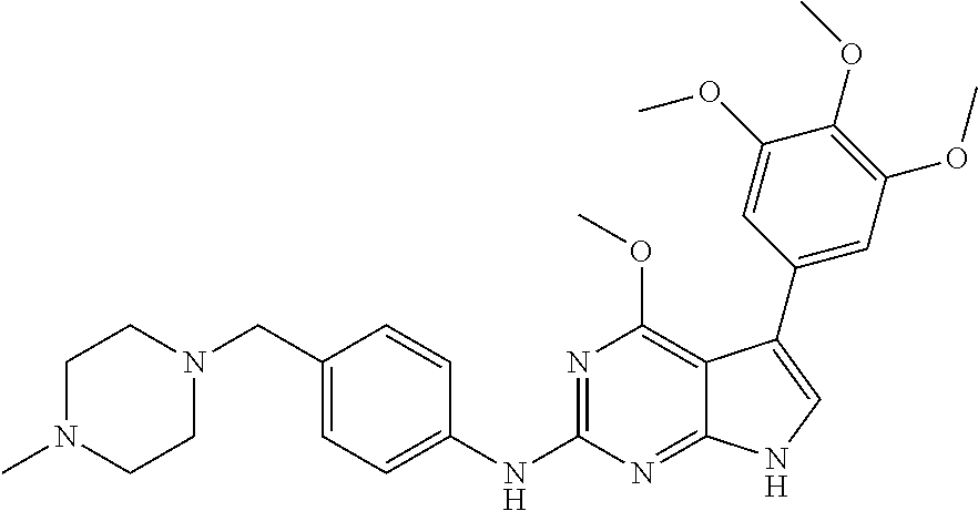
C1N(C)CCN(CC2=CC=C(NC3=NC(OC)=C4C(=N3)NC=C4C3=CC(OC)=C(OC)C(OC)=C3)C=C2)C1
